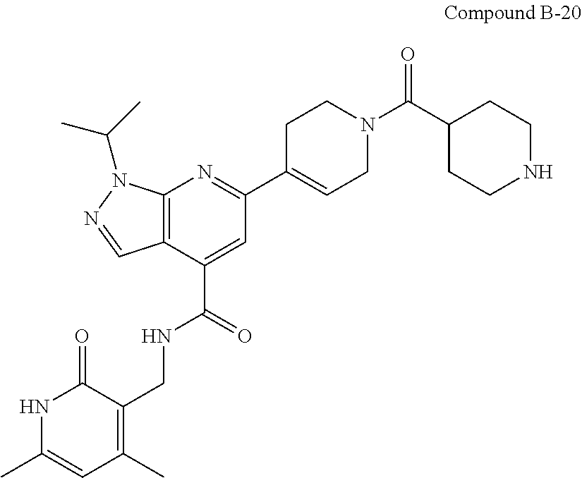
C12=C(C(C(=O)NCC3=C(C)C=C(C)NC3=O)=CC(C3=CCN(C(C4CCNCC4)=O)CC3)=N1)C=NN2C(C)C
